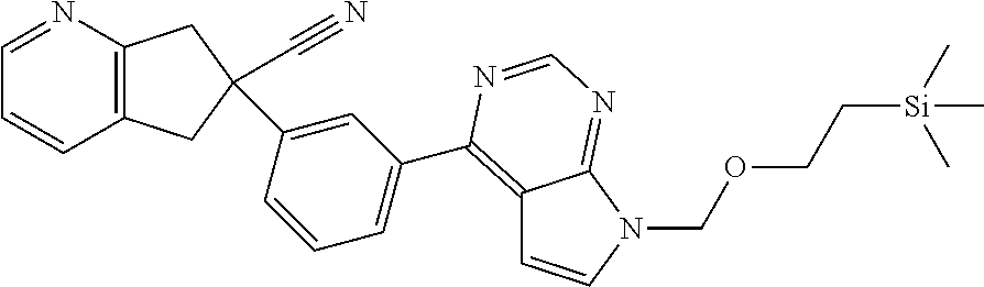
C12=C(N=CC=C1)CC(C#N)(C1=CC(C3=C4C=CN(COCC[Si](C)(C)C)C4=NC=N3)=CC=C1)C2
